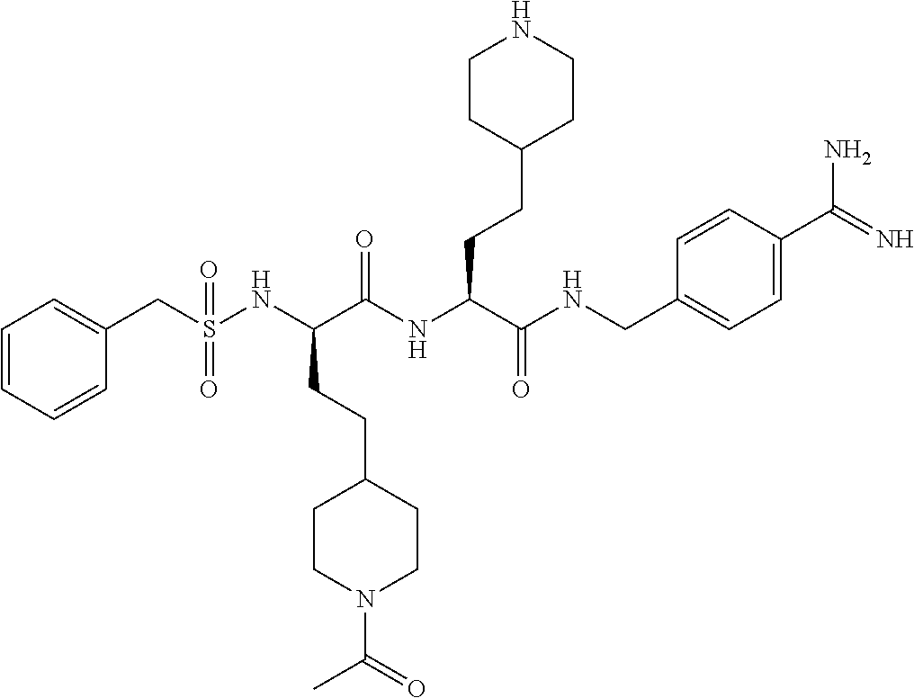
C1=CC=CC(CS(NC(C(NC(C(=O)NCC2=CC=C(C(N)=N)C=C2)CCC2CCNCC2)=O)CCC2CCN(C(=O)C)CC2)(=O)=O)=C1
